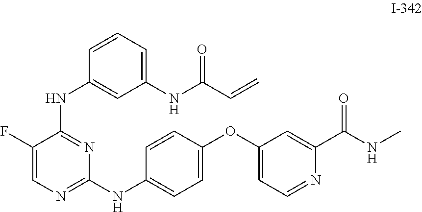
C1(F)=CN=C(NC2=CC=C(OC3=CC=NC(C(NC)=O)=C3)C=C2)N=C1NC1=CC(NC(C=C)=O)=CC=C1
